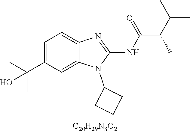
C1=C(C(C)(C)O)C=C2C(=C1)N=C(NC(C(C(C)C)C)=O)N2C1CCC1.[C20H29N3O2]
